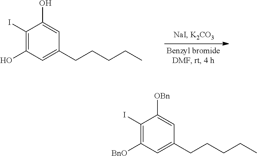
C1(I)=C(O)C=C(CCCCC)C=C1O.C1(I)=C([BnO])C=C(CCCCC)C=C1[OBn]
